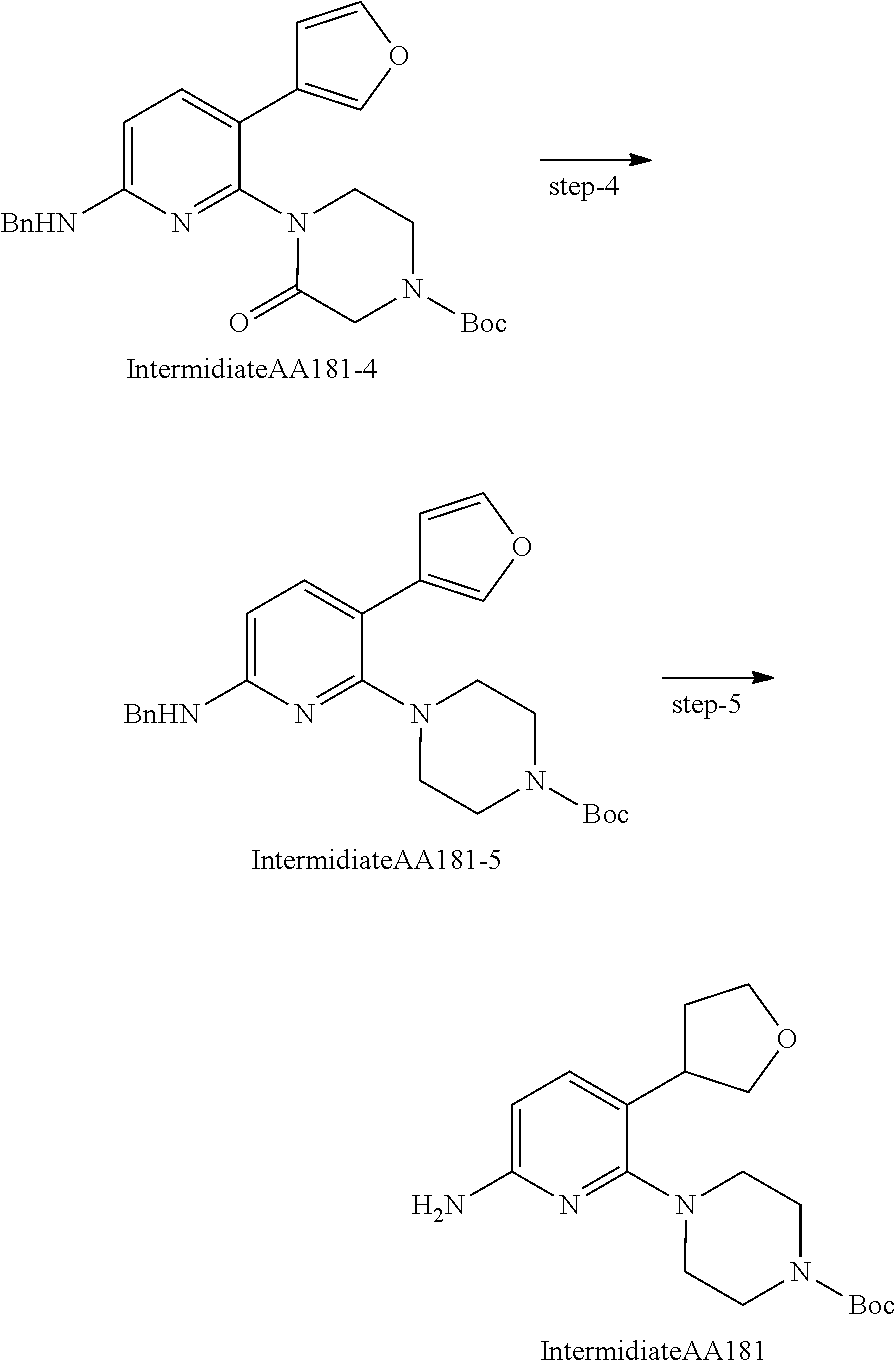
C1=C([BnHN])N=C(N2C(=O)CN([Boc])CC2)C(C2=COC=C2)=C1.C1=C([BnHN])N=C(N2CCN([Boc])CC2)C(C2=COC=C2)=C1.C1=C(N)N=C(N2CCN([Boc])CC2)C(C2CCOC2)=C1
